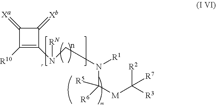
N(C([R5])([R6])[M]C([R7])([R2])[R3])(CCN(C1=C([R10])C(=[Xa])C1=[Xb])[RN])[R1]
